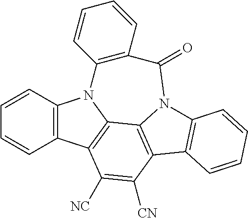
C1=CC2=C(C=C1)C1=C3N2C2=C(C=CC=C2)C(=O)N2C3=C(C([CN])=C1[NC])C1=C2C=CC=C1
